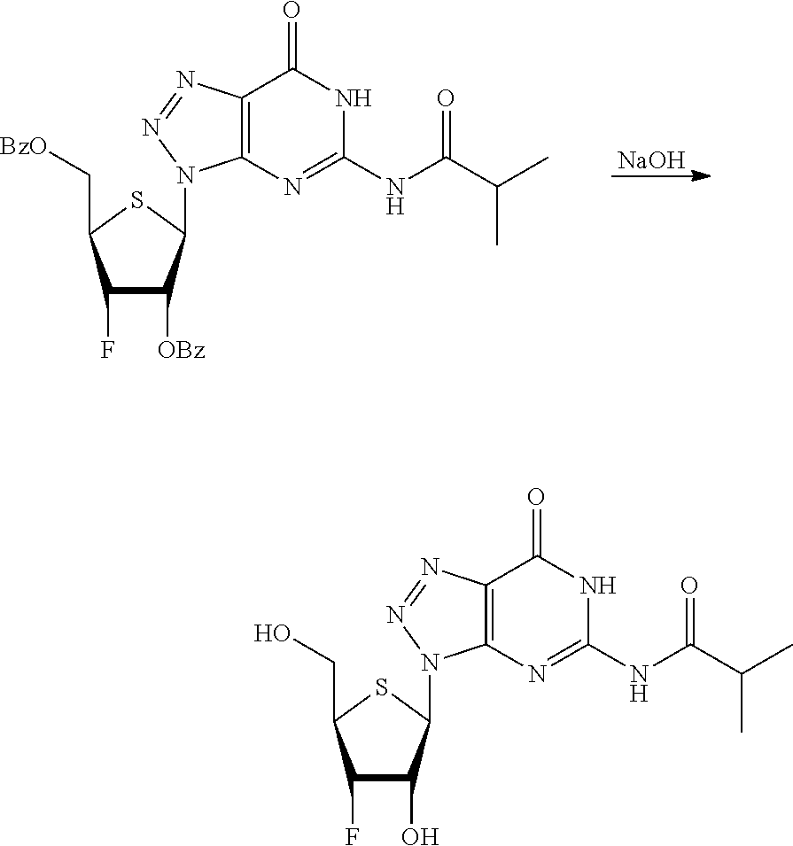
[NaOH].C1(F)C([OBz])C(N2C3=C(C(=O)NC(NC(C(C)C)=O)=N3)N=N2)SC1C[BzO].C1(F)C(O)C(N2C3=C(C(=O)NC(NC(C(C)C)=O)=N3)N=N2)SC1CO
